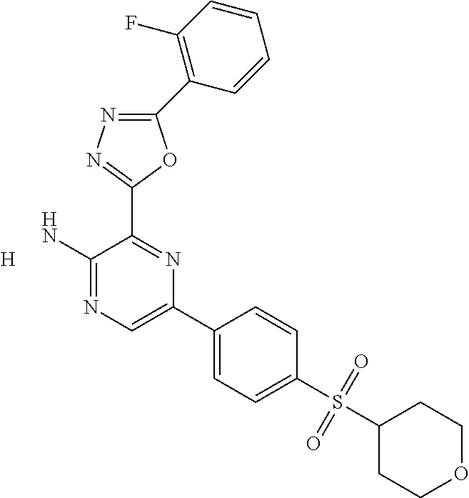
[H].C1(N)=NC=C(C2=CC=C(S(=O)(=O)C3CCOCC3)C=C2)N=C1C1=NN=C(C2=C(F)C=CC=C2)O1
